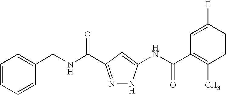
N(C(=O)C1=NNC(NC(C2=C(C)C=CC(F)=C2)=O)=C1)CC1=CC=CC=C1
